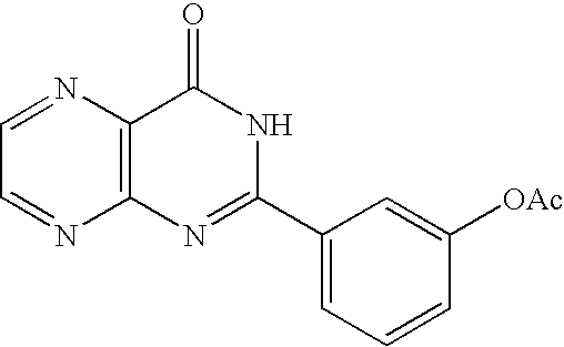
C1=NC2=C(N=C1)N=C(C1=CC=CC([OAc])=C1)NC2=O
